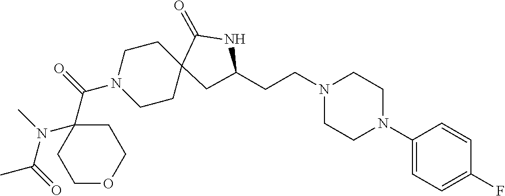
C1(N2CCN(CCC3CC4(CCN(C(C5(N(C(=O)C)C)CCOCC5)=O)CC4)C(=O)N3)CC2)=CC=C(F)C=C1
